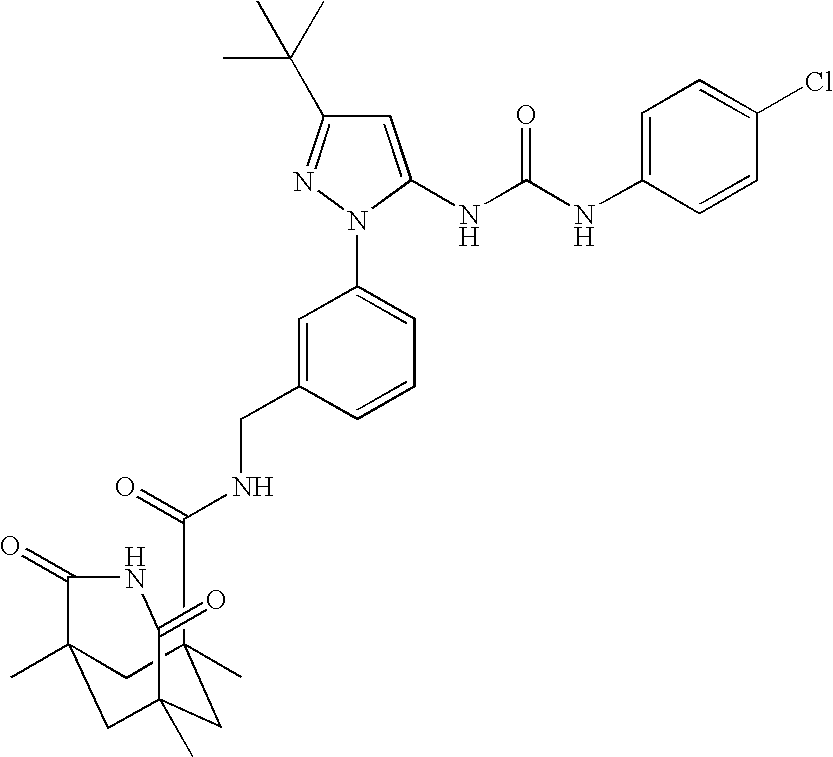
C1=C(CNC(=O)C2(C)CC3(C)CC(C)(C(=O)NC3=O)C2)C=CC=C1N1C(NC(NC2=CC=C(Cl)C=C2)=O)=CC(C(C)(C)C)=N1
